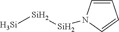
[Si][Si][Si]N1C=CC=C1
